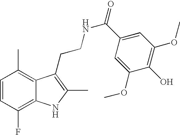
C1=CC(F)=C2C(=C1C)C(CCNC(=O)C1=CC(OC)=C(O)C(OC)=C1)=C(C)N2
